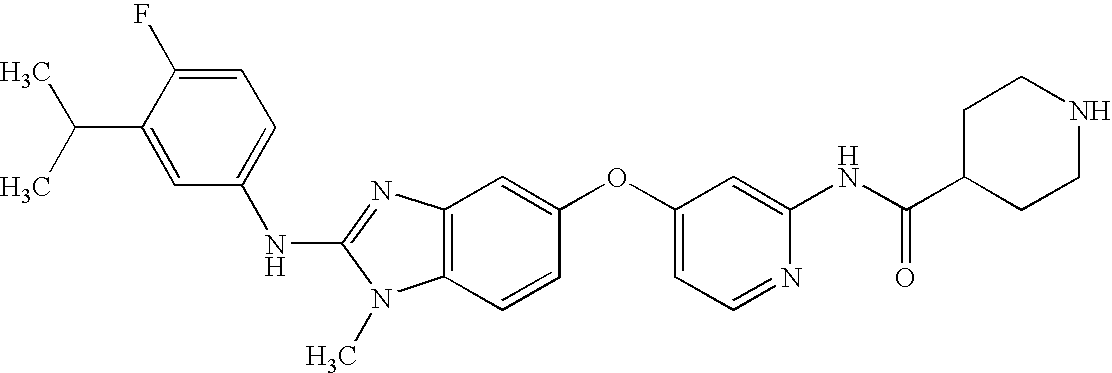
C1=C(F)C(C(C)C)=CC(NC2=NC3=C(N2C)C=CC(OC2=CC=NC(NC(C4CCNCC4)=O)=C2)=C3)=C1
